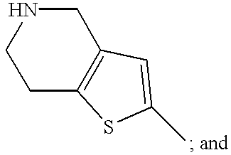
N1CCC2=C(C1)C=C(C)S2
